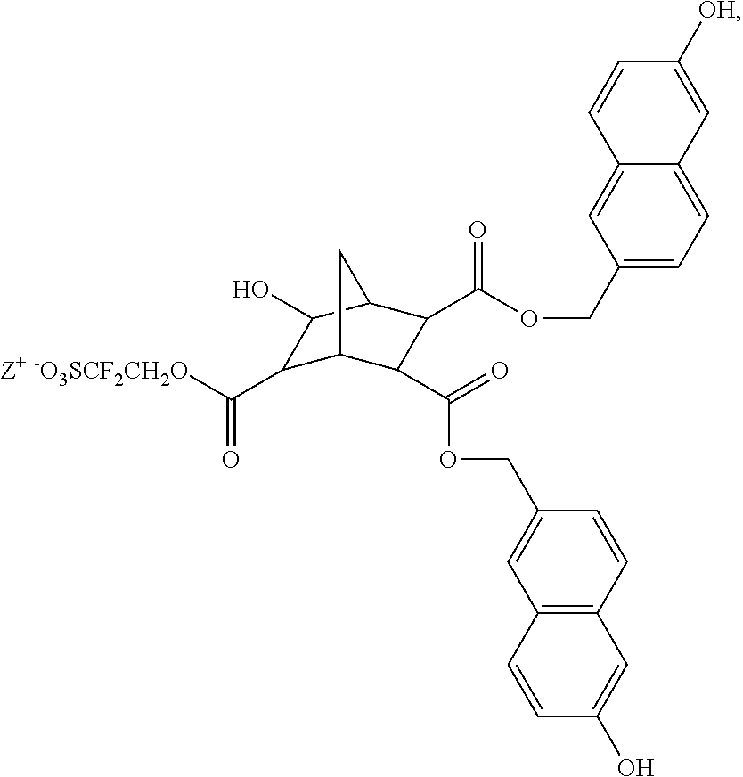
C1(C([Z+ -O3SCF2CH2O])=O)C2C(C(=O)OCC3=CC4=C(C=C3)C=C(O)C=C4)C(C(OCC3=CC=C4C(=C3)C=CC([OH])=C4)=O)C(C2)C1O
